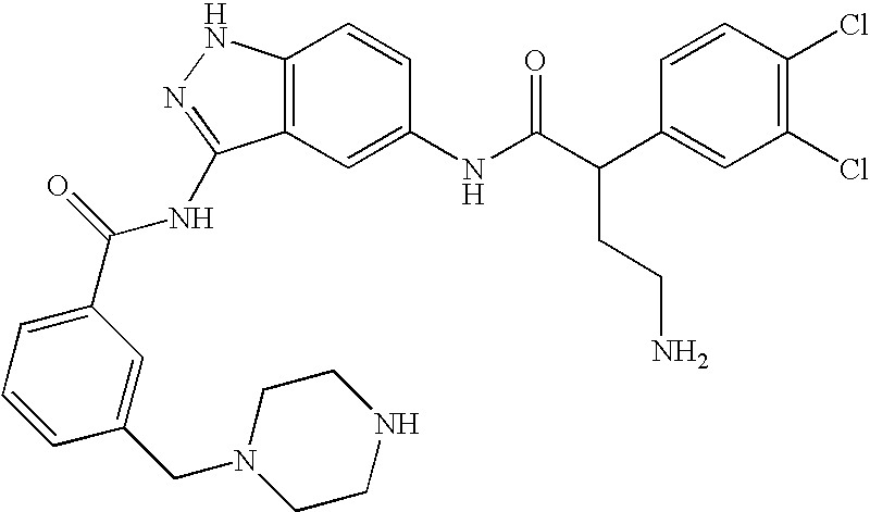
C12=C(C=C(NC(C(C3=CC(Cl)=C(Cl)C=C3)CCN)=O)C=C1)C(NC(C1=CC=CC(CN3CCNCC3)=C1)=O)=NN2
